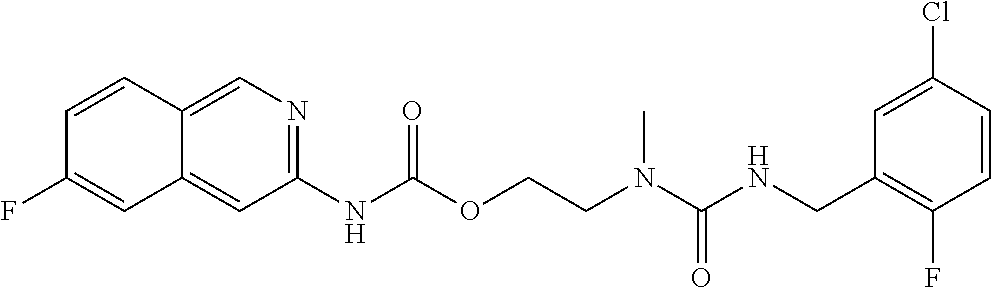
C1(Cl)=CC(CNC(N(CCOC(NC2=NC=C3C(=C2)C=C(F)C=C3)=O)C)=O)=C(F)C=C1
